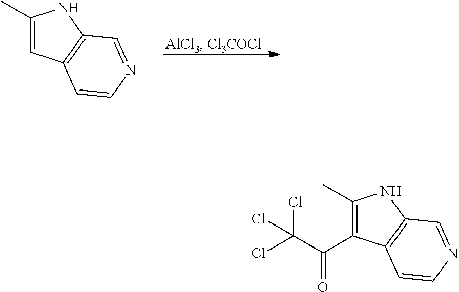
C1(C)=CC2=C(N1)C=NC=C2.C1(C)=C(C(C(Cl)(Cl)Cl)=O)C2=C(N1)C=NC=C2
